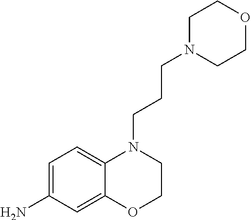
C1=C(N)C=C2C(=C1)N(CCCN1CCOCC1)CCO2
